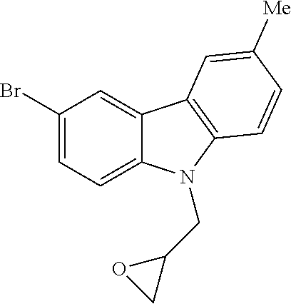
C1(Br)=CC=C2C(=C1)C1=C(N2CC2OC2)C=CC([Me])=C1
